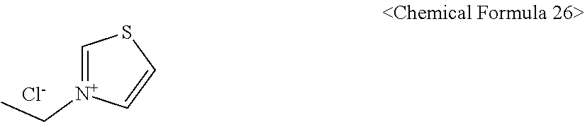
C1=[N+](CC)C=CS1.[Cl-]
